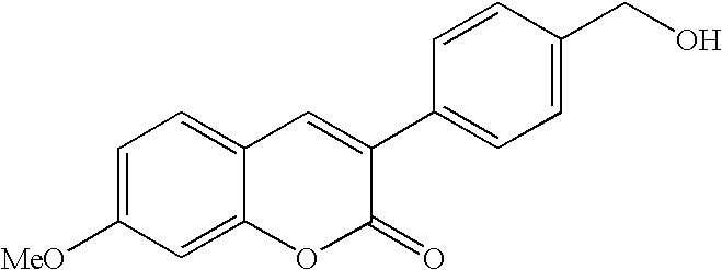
C1([MeO])=CC=C2C(=C1)OC(=O)C(C1=CC=C(CO)C=C1)=C2
